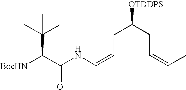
[BocHN]C(C(NC=CCC(CC=CC)[OTBDPS])=O)C(C)(C)C
